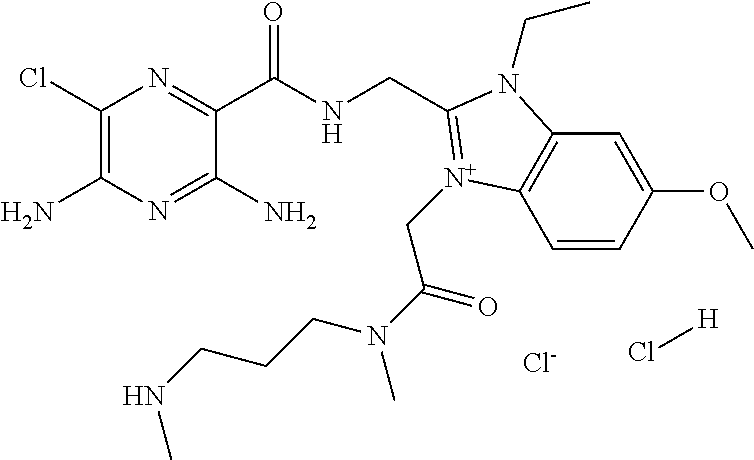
C1(Cl)=C(N)N=C(N)C(C(NCC2=[N+](CC(=O)N(CCCNC)C)C3=C(C=C(OC)C=C3)N2CC)=O)=N1.Cl[H].[Cl-]
